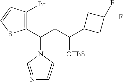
C1(C(CC(C2CC(F)(F)C2)[OTBS])N2C=NC=C2)=C(Br)C=CS1
